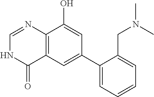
C12=C(C=C(C3=CC=CC=C3CN(C)C)C=C1O)C(=O)NC=N2
